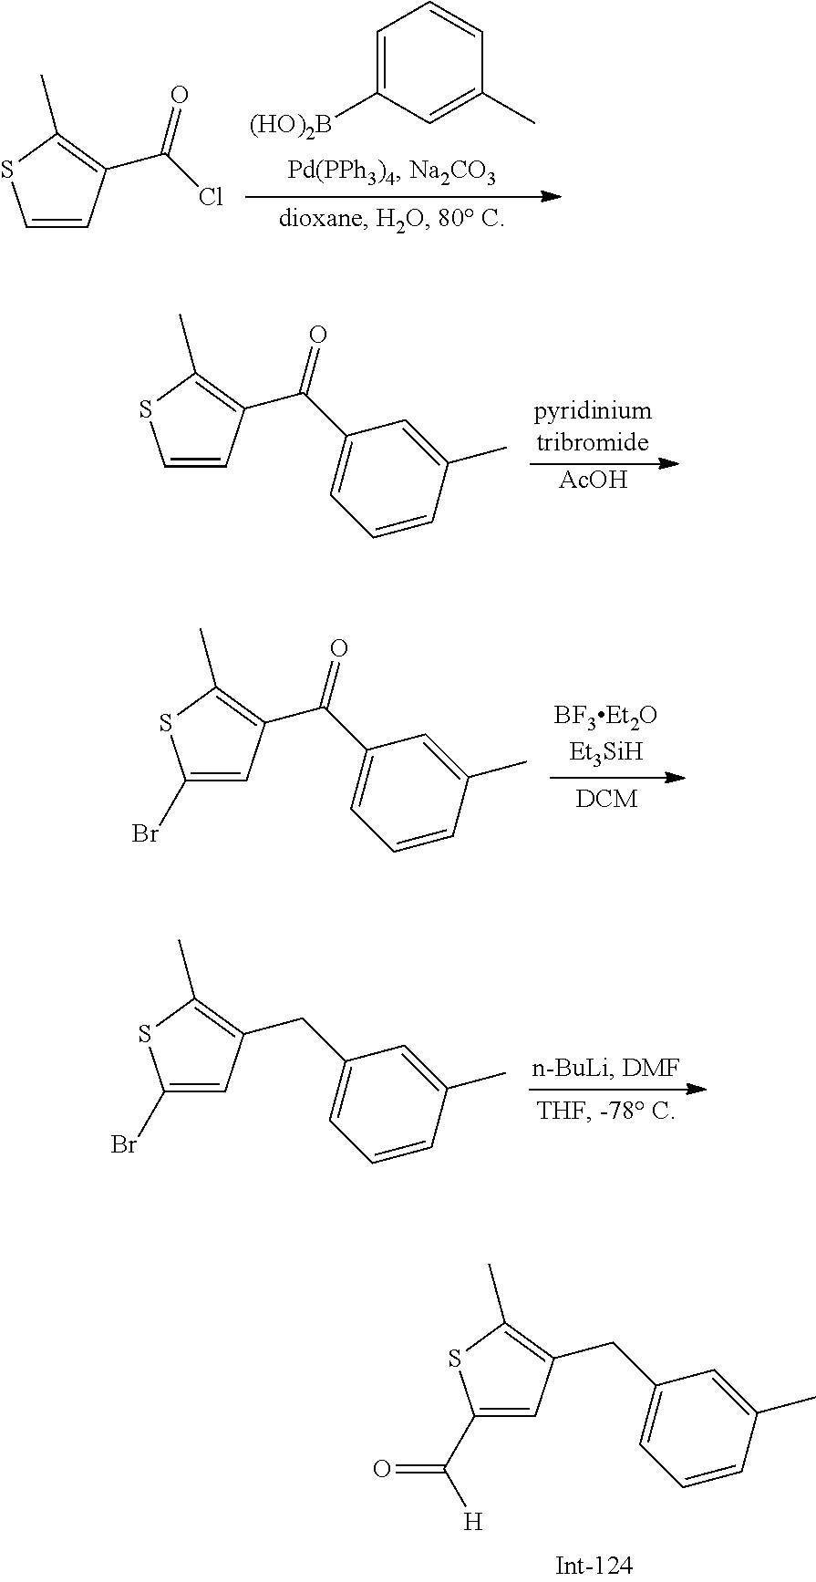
C1(C(=O)[H])=CC(CC2=CC=CC(C)=C2)=C(C)S1.C1=CC(C(Cl)=O)=C(C)S1.C1=C([(HO)2B])C=C(C)C=C1.C1=CC(C(C2=CC=CC(C)=C2)=O)=C(C)S1.[AcOH].C1(Br)=CC(C(C2=CC=CC(C)=C2)=O)=C(C)S1.C1(Br)=CC(CC2=CC=CC(C)=C2)=C(C)S1
